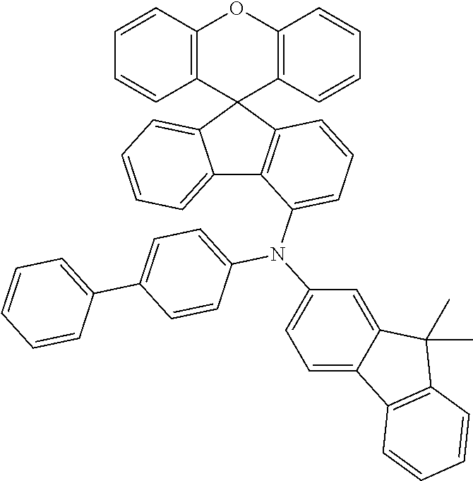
C12=C(C3(C4=C(O1)C=CC=C4)C1=CC=CC=C1C1=C3C=CC=C1N(C1=CC=C(C3=CC=CC=C3)C=C1)C1=CC=C3C(=C1)C(C)(C)C1=C3C=CC=C1)C=CC=C2
